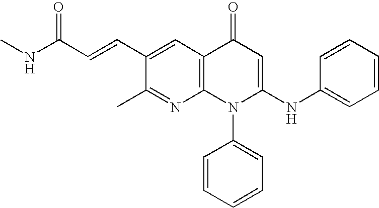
C1(C)=NC2=C(C=C1C=CC(NC)=O)C(=O)C=C(NC1=CC=CC=C1)N2C1=CC=CC=C1
